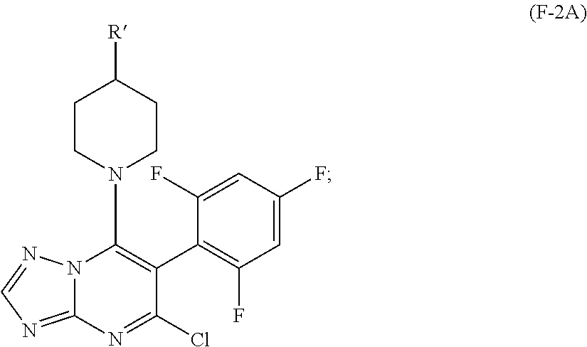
N12C(=NC=N1)N=C(Cl)C(C1=C(F)C=C(F)C=C1F)=C2N1CCC([R])CC1
